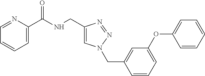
C1=C(C(NCC2=CN(CC3=CC(OC4=CC=CC=C4)=CC=C3)N=N2)=O)N=CC=C1
